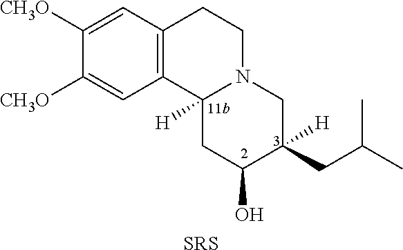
C1=C([CH3O])C([CH3O])=CC2=C1CCN1C2([H])CC(O)C(CC(C)C)([H])C1.[SRS]
